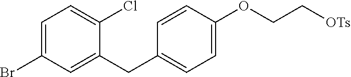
C1=C(Br)C=C(CC2=CC=C(OCC[OTs])C=C2)C(Cl)=C1
